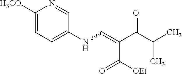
N(C=C(C(=O)[OEt])C(C(C)C)=O)C1=CC=C([H3CO])N=C1
